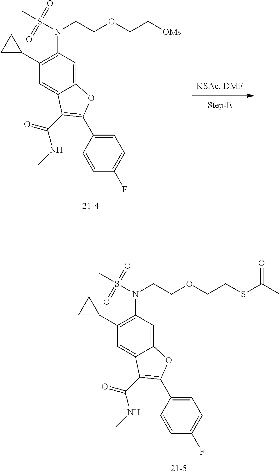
C(COCCSC(C)=O)N(S(C)(=O)=O)C1=C(C2CC2)C=C2C(=C1)OC(C1=CC=C(F)C=C1)=C2C(=O)NC.C(COCC[OMs])N(S(C)(=O)=O)C1=C(C2CC2)C=C2C(=C1)OC(C1=CC=C(F)C=C1)=C2C(=O)NC
